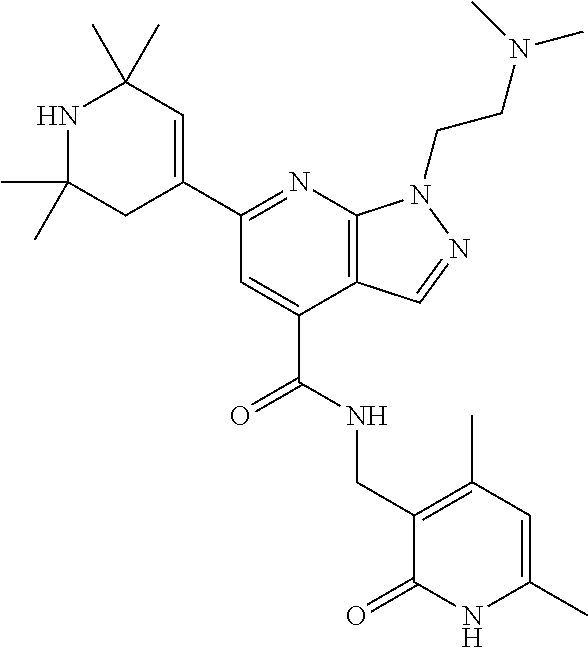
C1(C)(C)NC(C)(C)C=C(C2=NC3=C(C(C(=O)NCC4=C(C)C=C(C)NC4=O)=C2)C=NN3CCN(C)C)C1
